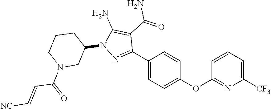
C1(C2=NN(C3CCCN(C(=O)C=C[NC])C3)C(N)=C2C(=O)N)=CC=C(OC2=NC([CF3])=CC=C2)C=C1
